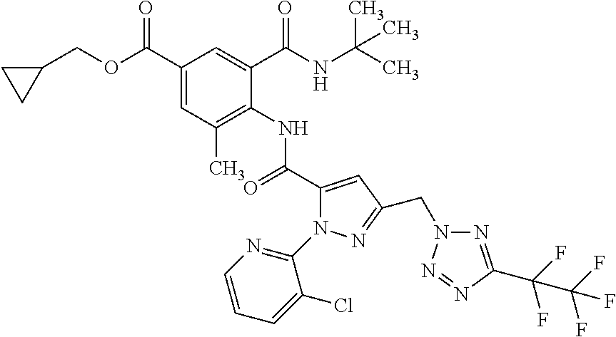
C1(C(OCC2CC2)=O)=CC(C)=C(NC(C2=CC(CN3N=C(C(F)(F)C(F)(F)F)N=N3)=NN2C2=NC=CC=C2Cl)=O)C(C(NC(C)(C)C)=O)=C1
